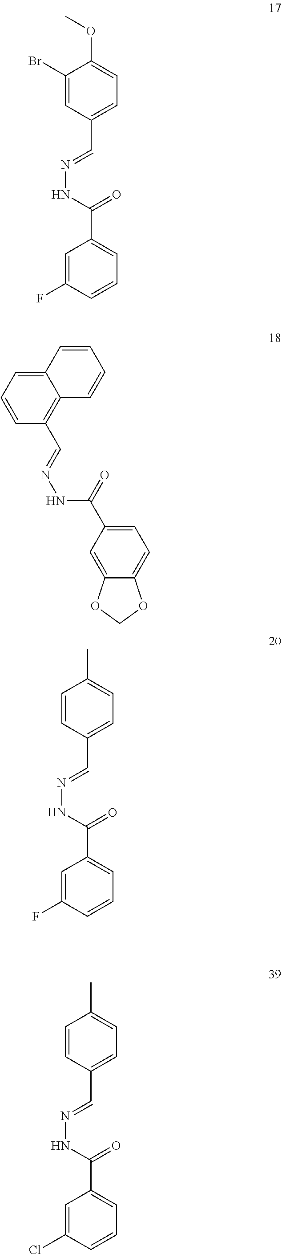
C1(Br)=CC(C=NNC(=O)C2=CC=CC(F)=C2)=CC=C1OC.C1=CC(C=NNC(=O)C2=CC=CC(F)=C2)=CC=C1C.C12=CC=CC(C=NNC(=O)C3=CC=C4C(=C3)OCO4)=C1C=CC=C2.C1=CC(C=NNC(=O)C2=CC=CC(Cl)=C2)=CC=C1C
